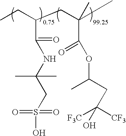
CCC(CC(C)(C)C(OC(C)CC([F3C])([CF3])O)=O)C(=O)NC(CS(O)(=O)=O)(C)C
